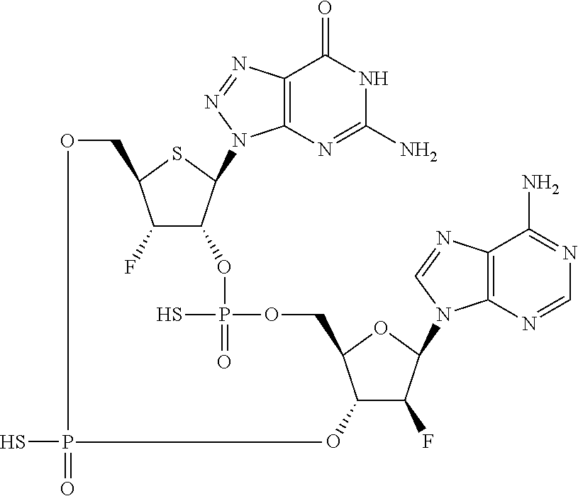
SP=O.C12=C(N=C(N)NC1=O)N(C1C(OP(S)(=O)OCC3C(O)C(F)C(N4C5=C(C(N)=NC=N5)N=C4)O3)C(F)C(CO)S1)N=N2
